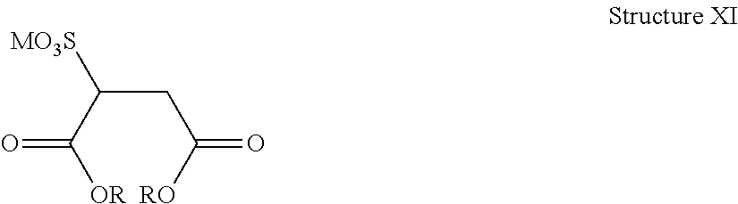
[OR]C(C([MO3S])CC(=O)[RO])=O
